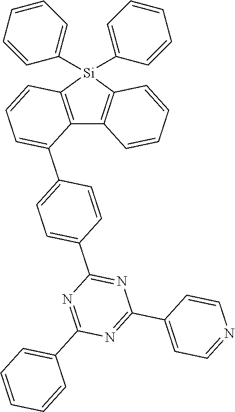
C12=C([Si](C3=CC=CC=C3)(C3=CC=CC=C3)C3=C1C(C1=CC=C(C4=NC(C5=CC=NC=C5)=NC(C5=CC=CC=C5)=N4)C=C1)=CC=C3)C=CC=C2
